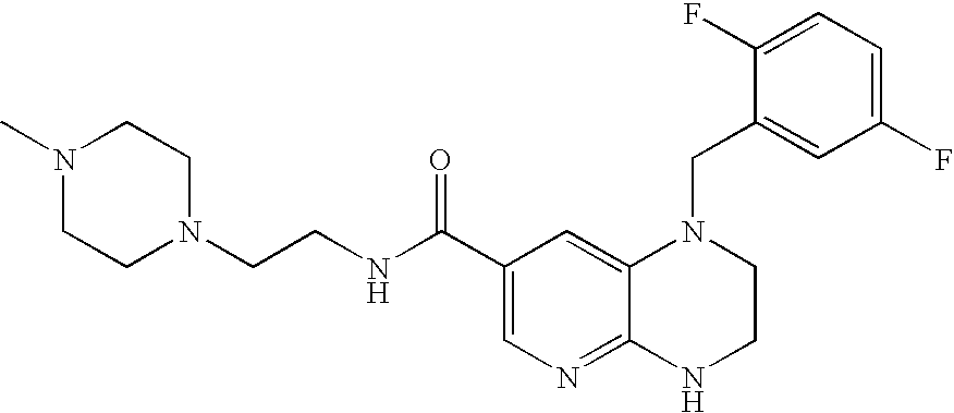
C(C1=CN=C2C(=C1)N(CC1=CC(F)=CC=C1F)CCN2)(NCCN1CCN(C)CC1)=O
